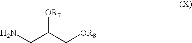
NCC(C[OR8])[OR7]
